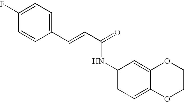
C(=CC(=O)NC1=CC=C2C(=C1)OCCO2)C1=CC=C(F)C=C1
